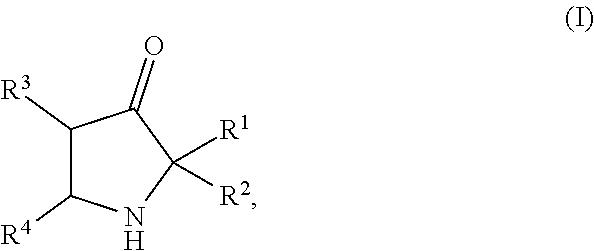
C1([R3])C([R4])NC([R2])([R1])C1=O
